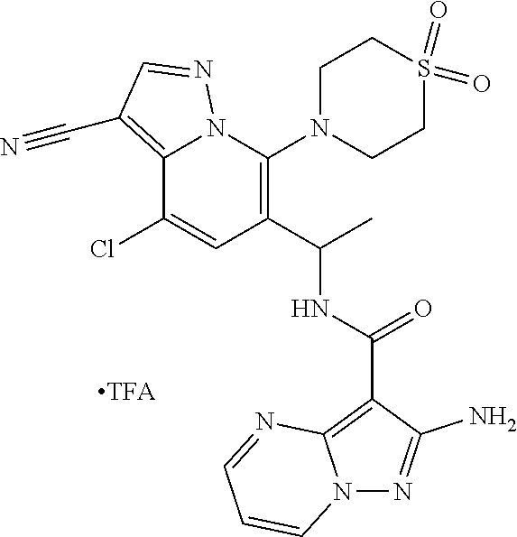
C1(C(C)NC(C2=C3N(N=C2N)C=CC=N3)=O)=C(N2CCS(=O)(=O)CC2)N2C(=C(C#N)C=N2)C(Cl)=C1.[TFA]
